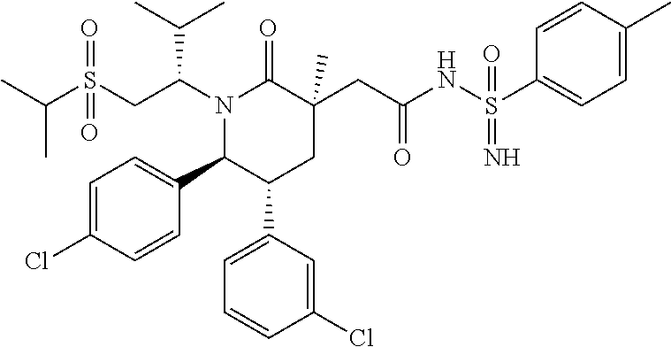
C(C)(C)S(CC(N1C(=O)C(CC(NS(=O)(=N)C2=CC=C(C)C=C2)=O)(C)CC(C2=CC=CC(Cl)=C2)C1C1=CC=C(Cl)C=C1)C(C)C)(=O)=O
